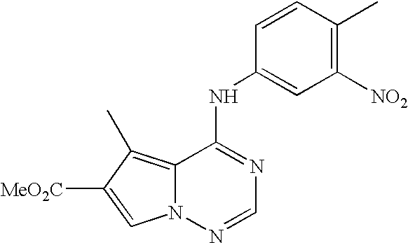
C12=C(C)C([MeO2C])=CN1N=CN=C2NC1=CC([NO2])=C(C)C=C1
